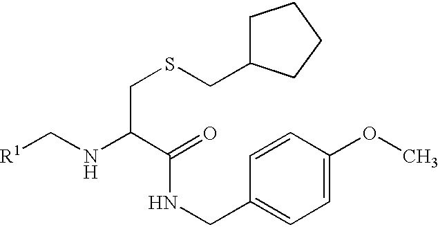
C(NC(C(=O)NCC1=CC=C(OC)C=C1)CSCC1CCCC1)[R1]
